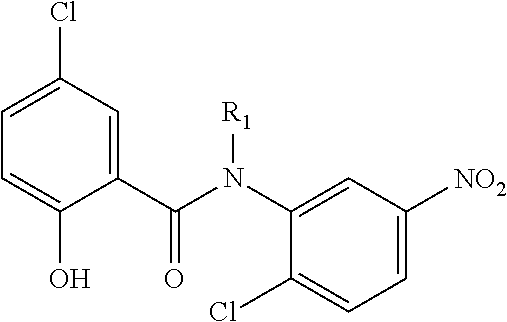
C1=C(Cl)C=C(C(N(C2=CC([NO2])=CC=C2Cl)[R1])=O)C(O)=C1
